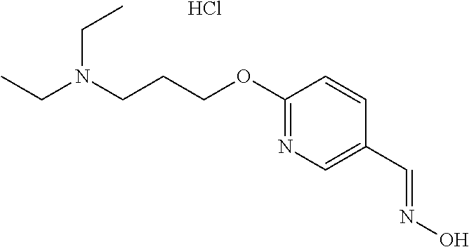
Cl.C1(C=NO)=CN=C(OCCCN(CC)CC)C=C1
